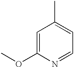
C1=C(OC)N=CC=C1C
